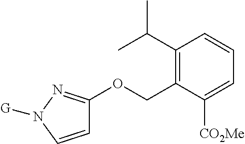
C1=CN([G])N=C1OCC1=C(C(C)C)C=CC=C1[CO2Me]
